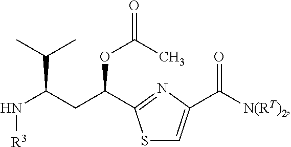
S1C=C(C([N(RT)2])=O)N=C1C(OC(C)=O)CC(C(C)C)N[R3]
